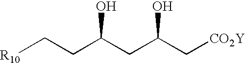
[R10]CCC(CC(O)C[CO2Y])O
